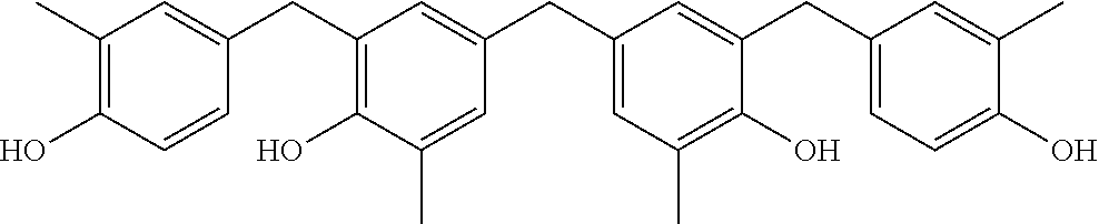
C1(C)=C(O)C=CC(CC2=C(O)C(C)=CC(CC3=CC(C)=C(O)C(CC4=CC=C(O)C(C)=C4)=C3)=C2)=C1
